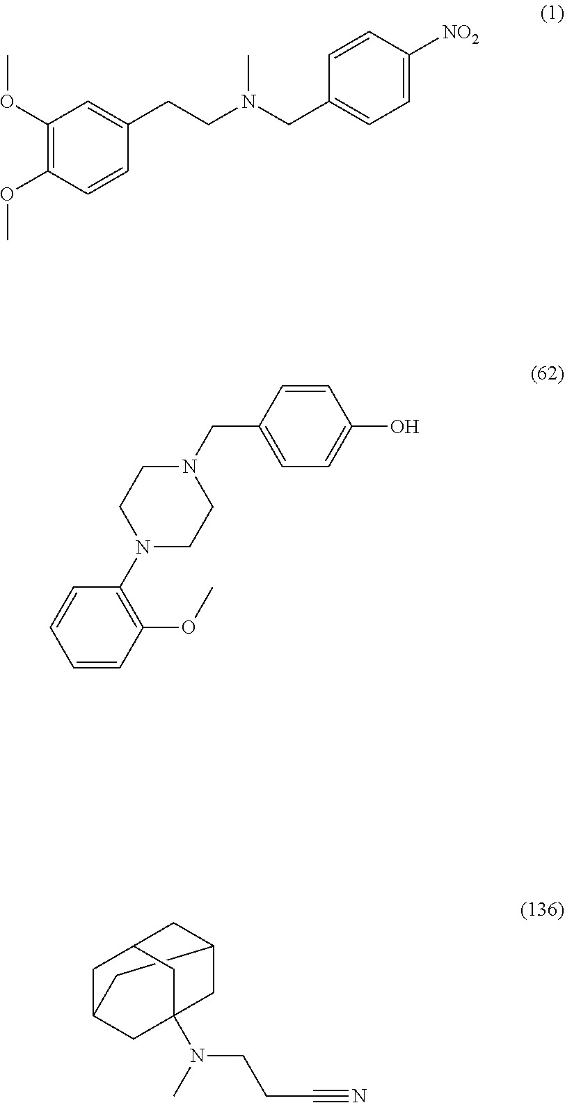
C1(OC)=C(OC)C=CC(CCN(CC2=CC=C([NO2])C=C2)C)=C1.C1=CC(CN2CCN(C3=C(OC)C=CC=C3)CC2)=CC=C1O.C12CC3CC(CC(N(C)CCC#N)(C3)C1)C2
